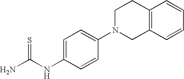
NC(NC1=CC=C(N2CC3=C(CC2)C=CC=C3)C=C1)=S
